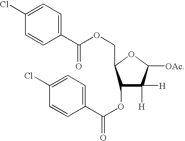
C1(OC(=O)C2=CC=C(Cl)C=C2)C([H])([H])C([OAc])OC1COC(C1=CC=C(Cl)C=C1)=O
